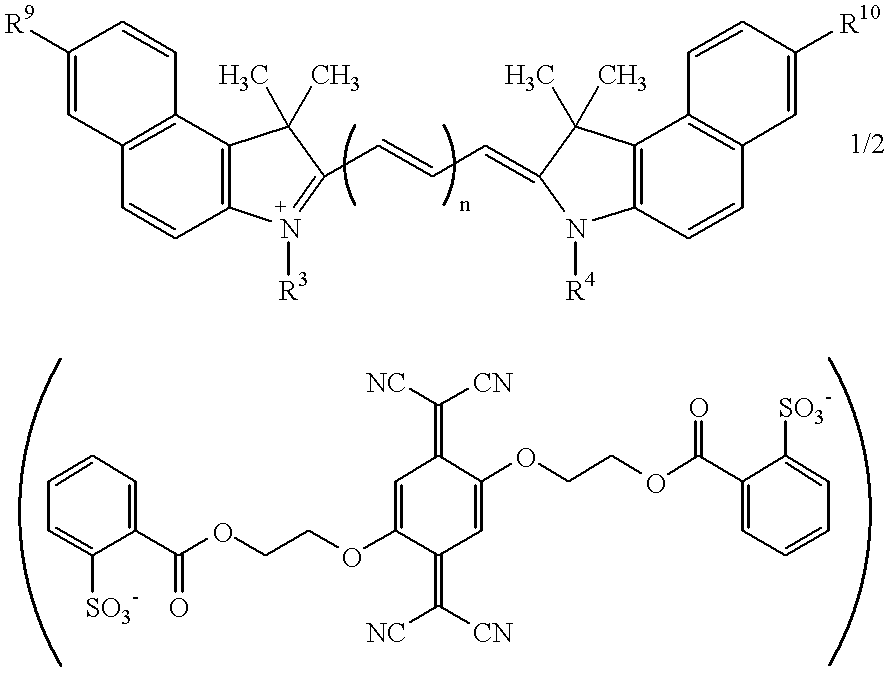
C12=C(C3=C(C=C1)C=C([R9])C=C3)C(C)(C)C(C=CC=C1N([R4])C3=C(C4=C(C=C3)C=C([R10])C=C4)C1(C)C)=N2[R3].C1(C(OCCOC2=CC(=C([NC])[CN])C(OCCOC(C3=CC=CC=C3[SO3-])=O)=CC2=C([NC])[CN])=O)=CC=CC=C1[SO3-]
